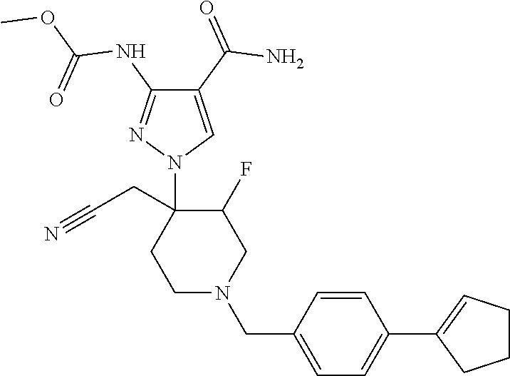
C1N(CC2=CC=C(C3=CCCC3)C=C2)CC(F)C(CC#N)(N2C=C(C(=O)N)C(NC(OC)=O)=N2)C1
